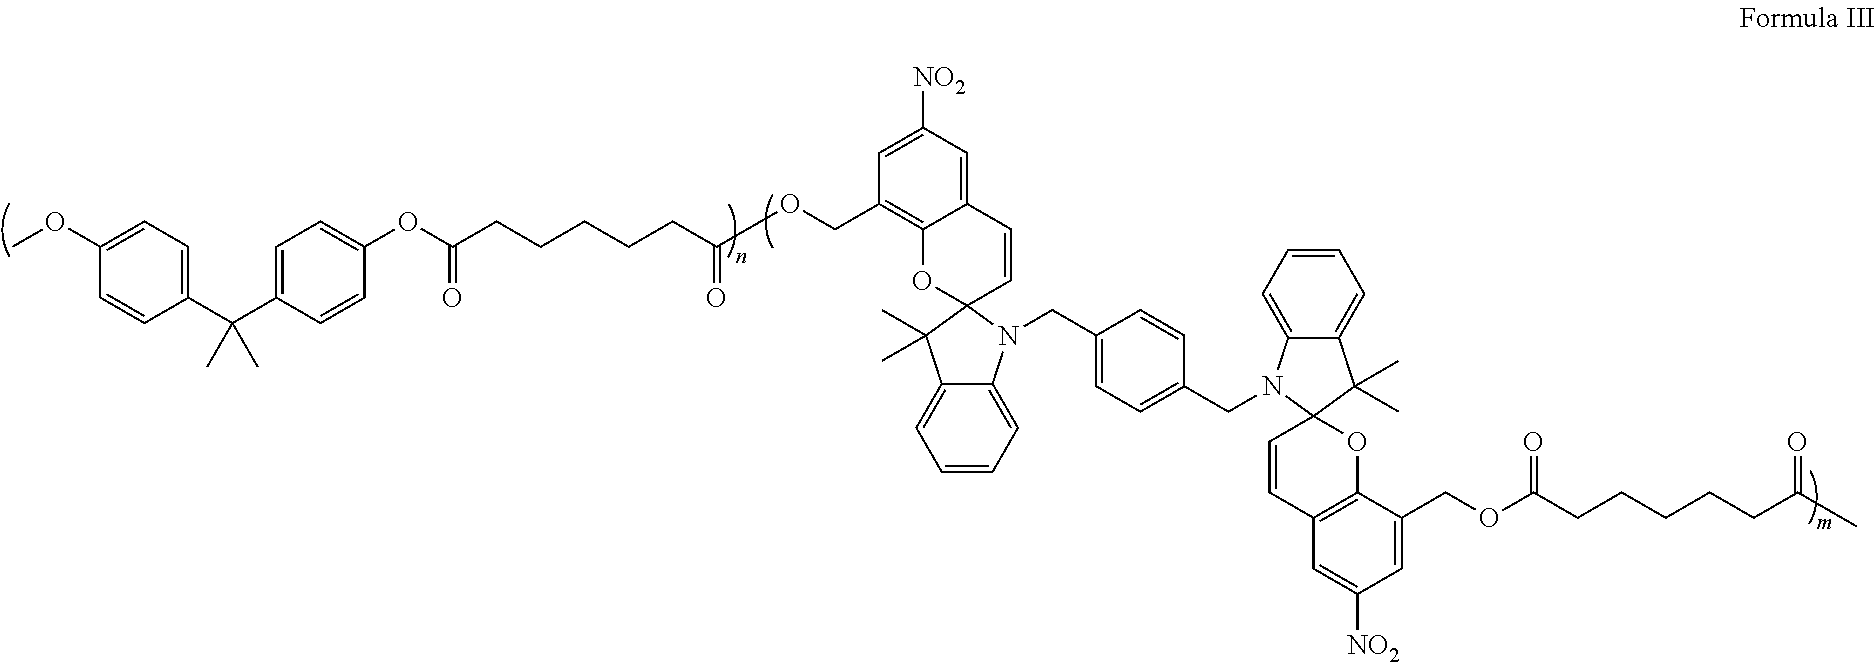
C1(C(C2=CC=C(OC(CCCCCC(OCC3=C4C(=CC([NO2])=C3)C=CC3(O4)C(C)(C)C4=CC=CC=C4N3CC3=CC=C(CN4C5=CC=CC=C5C(C)(C)C45C=CC4=C(O5)C(COC(CCCCCC(C)=O)=O)=CC([NO2])=C4)C=C3)=O)=O)C=C2)(C)C)=CC=C(OC)C=C1
